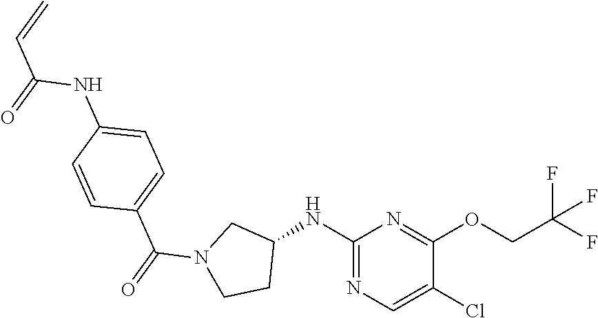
C1(NC2CN(C(=O)C3=CC=C(NC(=O)C=C)C=C3)CC2)=NC=C(Cl)C(OCC(F)(F)F)=N1
